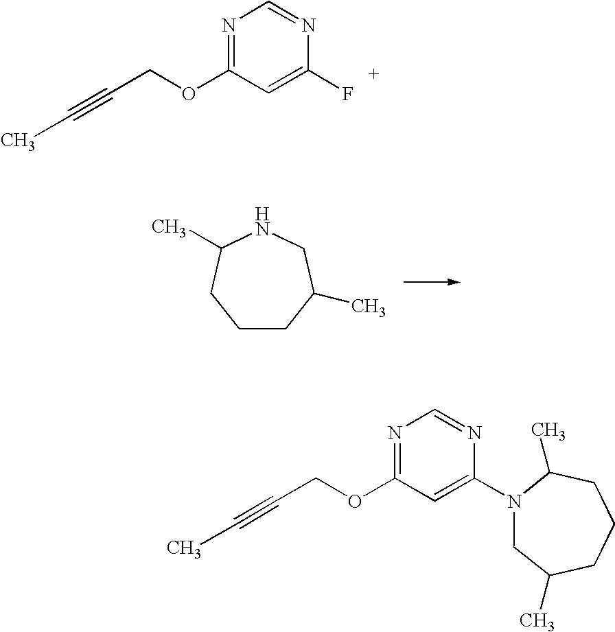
N1=C(OCC#CC)C=C(F)N=C1.C1CC(C)CNC(C)C1.N1=C(OCC#CC)C=C(N2CC(C)CCCC2C)N=C1
